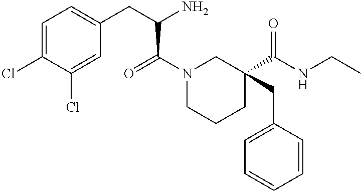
C1=C(Cl)C(Cl)=CC(CC(N)C(N2CCCC(C(NCC)=O)(CC3=CC=CC=C3)C2)=O)=C1
